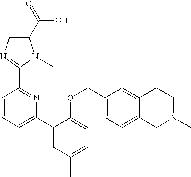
C1(C(=O)O)=CN=C(C2=NC(C3=CC(C)=CC=C3OCC3=CC=C4C(=C3C)CCN(C)C4)=CC=C2)N1C
